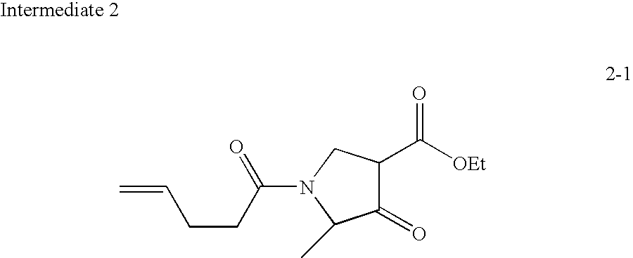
C1(=O)C(C([OEt])=O)CN(C(CCC=C)=O)C1C
